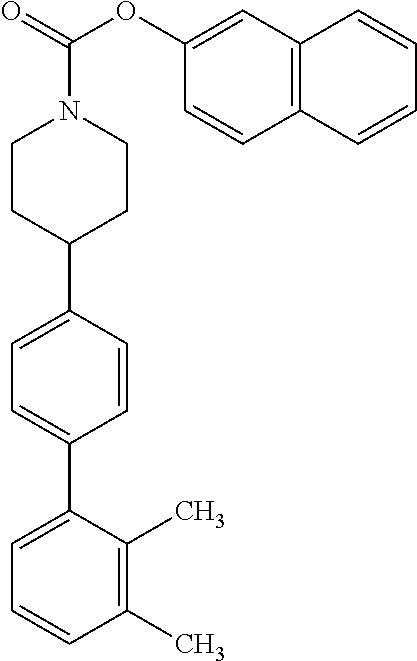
C1(C)=C(C)C(C2=CC=C(C3CCN(C(OC4=CC5=C(C=C4)C=CC=C5)=O)CC3)C=C2)=CC=C1
